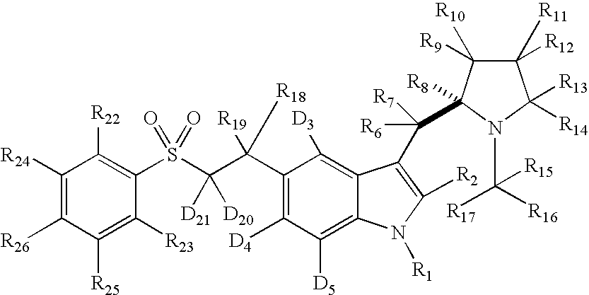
C1([R24])=C([R26])C([R25])=C([R23])C(S(C(C(C2=C([D4])C([D5])=C3C(=C2[D3])C(C([R6])([R7])C2([R8])C([R9])([R10])C([R11])([R12])C([R13])([R14])N2C([R17])([R15])[R16])=C([R2])N3[R1])([R19])[R18])([D21])[D20])(=O)=O)=C1[R22]
